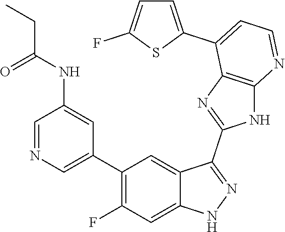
C1=NC=C(C2=C(F)C=C3C(=C2)C(C2=NC4=C(N2)N=CC=C4C2=CC=C(F)S2)=NN3)C=C1NC(=O)CC
